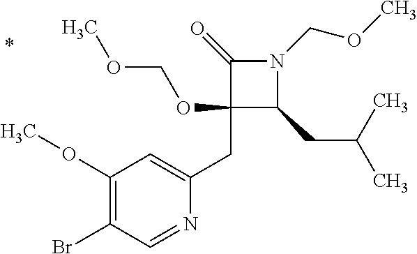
C1(CC2=CC(OC)=C(Br)C=N2)(OCOC)C(CC(C)C)N(COC)C1=O
